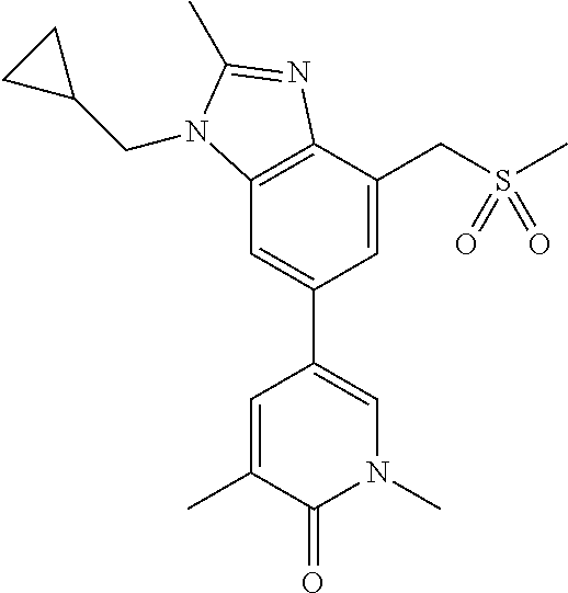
C12=C(C(CS(C)(=O)=O)=CC(C3=CN(C)C(=O)C(C)=C3)=C1)N=C(C)N2CC1CC1
